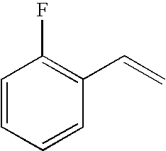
C1=CC=CC(C=C)=C1F
